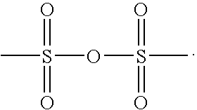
CS(=O)(=O)OS(=O)(=O)C
